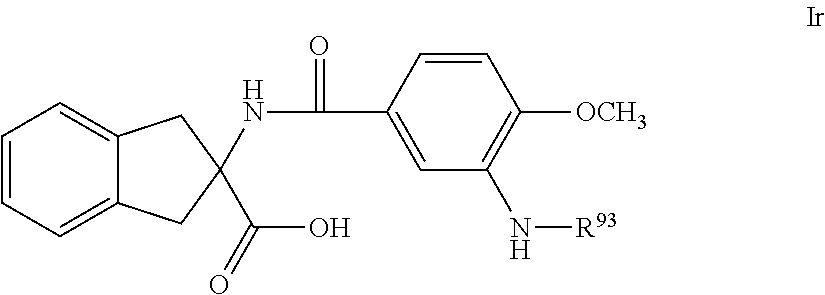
C1=CC=C2C(=C1)CC(C(O)=O)(NC(C1=CC(N[R93])=C([OCH3])C=C1)=O)C2
